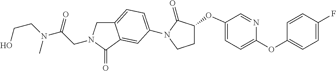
C(CN1CC2=CC=C(N3C(=O)C(OC4=CC=C(OC5=CC=C(F)C=C5)N=C4)CC3)C=C2C1=O)(=O)N(CCO)C
